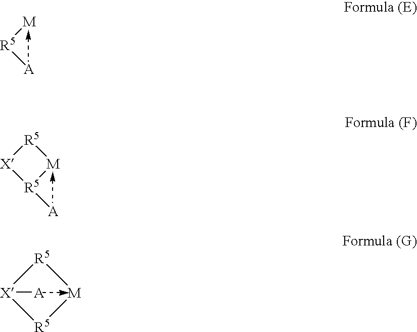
[A][R5][M].[R5]1[M][R5]([A])[X]1.[R5]1[M][R5][X]1[A]
